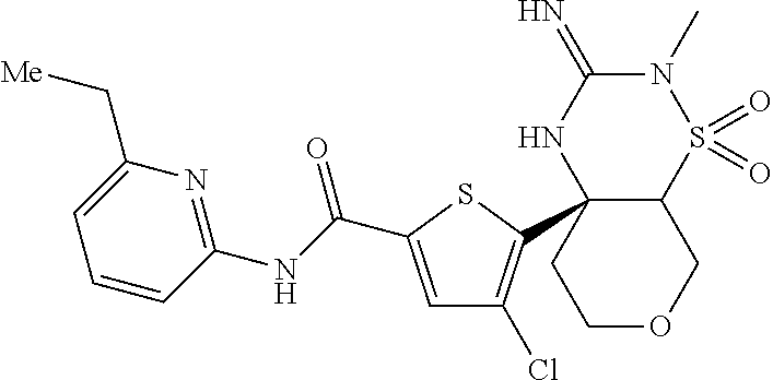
N1(C)C(=N)NC2(C3=C(Cl)C=C(C(=O)NC4=NC(C[Me])=CC=C4)S3)C(S1(=O)=O)COCC2
